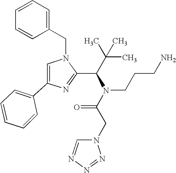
N1(CC2=CC=CC=C2)C=C(C2=CC=CC=C2)N=C1C(C(C)(C)C)N(C(CN1C=NN=N1)=O)CCCN
